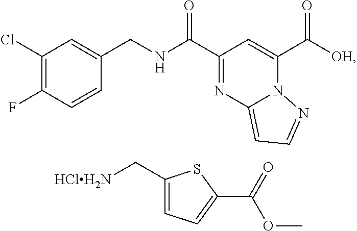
C1(Cl)=C(F)C=CC(CNC(C2=NC3=CC=NN3C(C([OH])=O)=C2)=O)=C1.C1(C[HClH2N])=CC=C(C(OC)=O)S1
